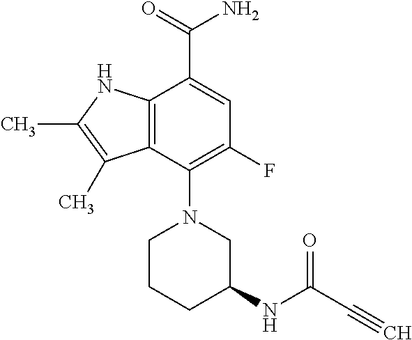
C12=C(NC(C)=C1C)C(C(=O)N)=CC(F)=C2N1CCCC(NC(C#C)=O)C1
